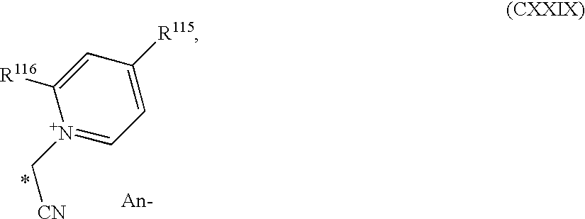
C1([R116])=CC([R115])=CC=[N+]1C[CN]
